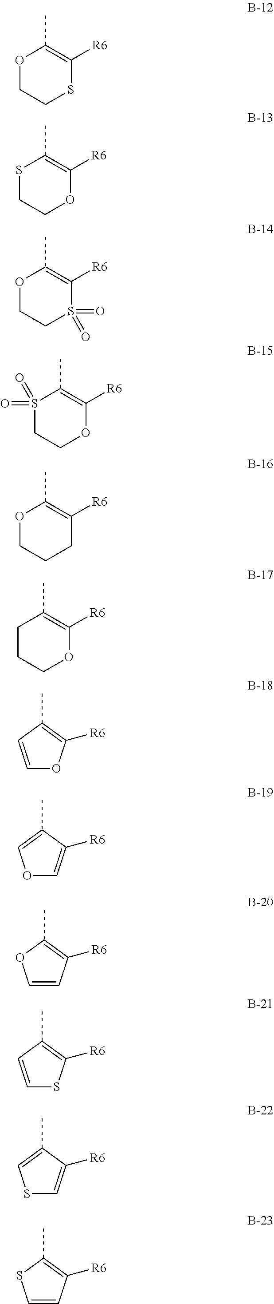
O1CCSC([R6])=C1C.S1CCOC([R6])=C1C.O1CCS(=O)(=O)C([R6])=C1C.S1(=O)(=O)CCOC([R6])=C1C.O1CCCC([R6])=C1C.C1CCOC([R6])=C1C.C1(C)=C([R6])OC=C1.C1(C)=COC=C1[R6].C1(C)=C([R6])C=CO1.C1(C)=C([R6])SC=C1.C1(C)=CSC=C1[R6].C1(C)=C([R6])C=CS1
